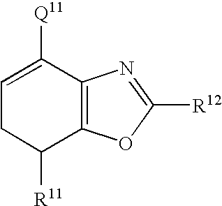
C1([Q11])=CCC([R11])C2=C1N=C([R12])O2
